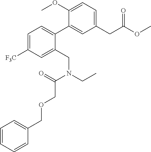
C1(CC(OC)=O)=CC=C(OC)C(C2=CC=C([F3C])C=C2CN(CC)C(=O)COCC2=CC=CC=C2)=C1
